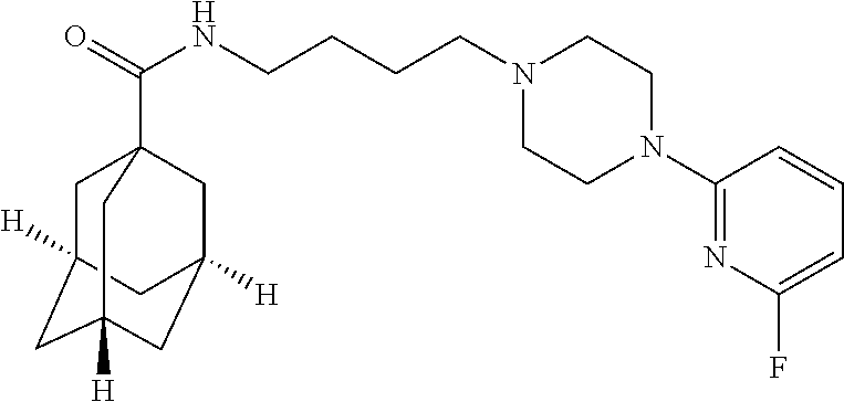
N1(CCCCNC(=O)C23CC4([H])CC([H])(CC([H])(C2)C4)C3)CCN(C2=NC(F)=CC=C2)CC1
